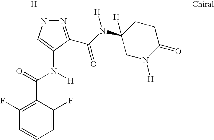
[H].N1N=C(C(N(C2([H])CN([H])C(=O)CC2)[H])=O)C(N(C(=O)C2=C(F)C=CC=C2F)[H])=C1
